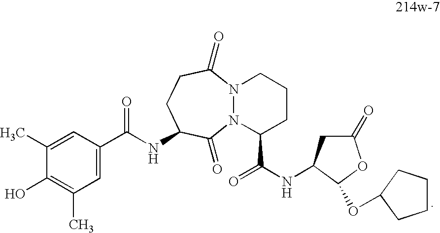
C1(C)=CC(C(NC2CCC(=O)N3N(C(C(=O)NC4CC(=O)OC4OC4CCCC4)CCC3)C2=O)=O)=CC(C)=C1O
